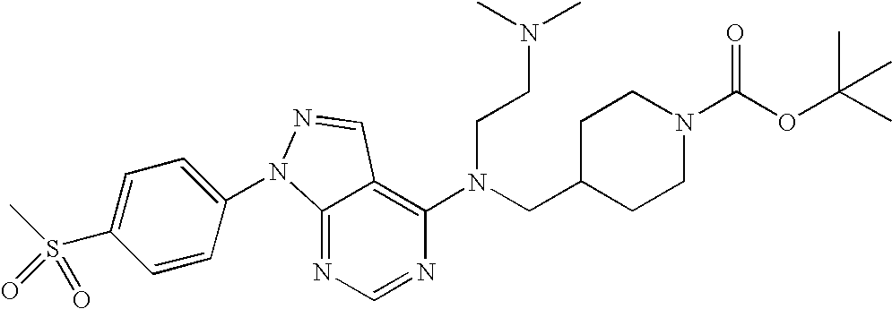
C12=NC=NC(N(CC3CCN(C(OC(C)(C)C)=O)CC3)CCN(C)C)=C1C=NN2C1=CC=C(S(C)(=O)=O)C=C1
